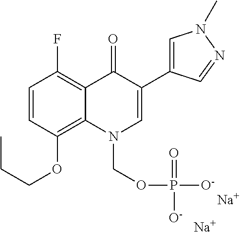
[Na].[Na].C1=CC(OCCC)=C2C(=C1F)C(=O)C(C1=CN(C)N=C1)=CN2COP([O-])(=O)[O-]
